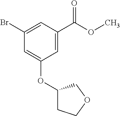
C1=C(C(OC)=O)C=C(Br)C=C1OC1CCOC1
